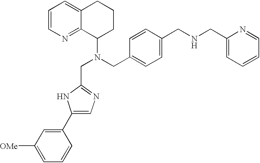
C1=C(CN(C2CCCC3=CC=CN=C23)CC2=NC=C(C3=CC([OMe])=CC=C3)N2)C=CC(CNCC2=CC=CC=N2)=C1
